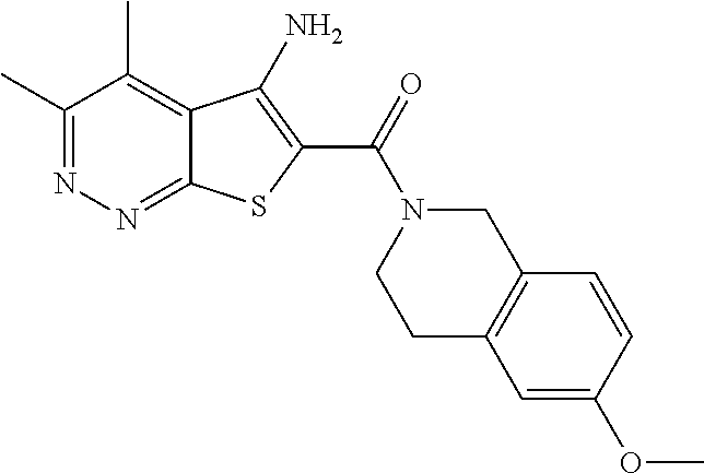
C1(C)=NN=C2C(=C1C)C(N)=C(C(=O)N1CC3=C(CC1)C=C(OC)C=C3)S2
